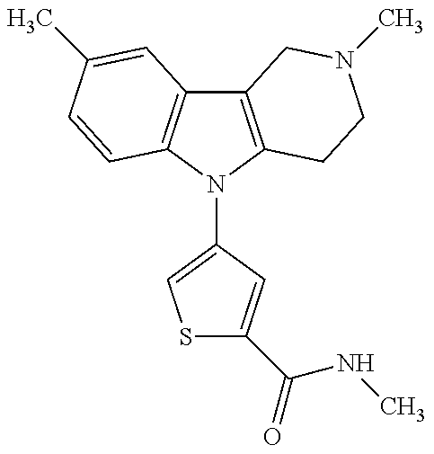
C12=C(N(C3=CSC(C(NC)=O)=C3)C3=C1C=C(C)C=C3)CCN(C)C2
